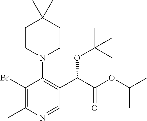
C1(Br)=C(C)N=CC(C(C(OC(C)C)=O)OC(C)(C)C)=C1N1CCC(C)(C)CC1
